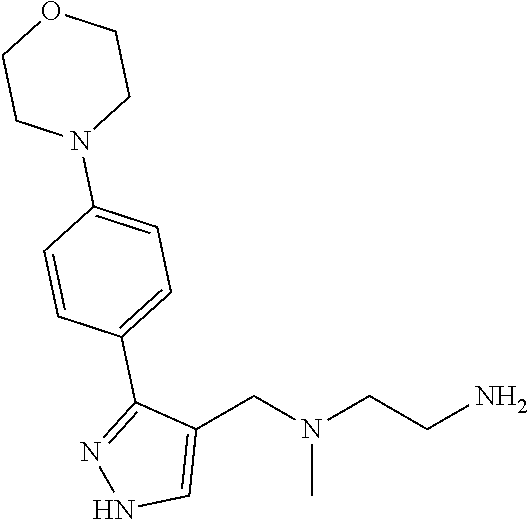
C1(CN(CCN)C)=CNN=C1C1=CC=C(N2CCOCC2)C=C1
